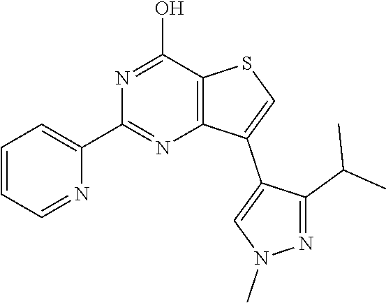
N1=C(O)C2=C(N=C1C1=CC=CC=N1)C(C1=CN(C)N=C1C(C)C)=CS2
